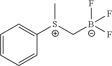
C1=CC=CC([S+](C)C[B-](F)(F)F)=C1
